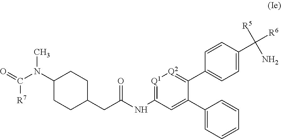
[Q1]1=C(NC(CC2CCC(N(C(=O)[R7])C)CC2)=O)C=C(C2=CC=CC=C2)C(C2=CC=C(C([R6])([R5])N)C=C2)=[Q2]1
